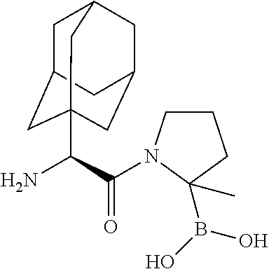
C(C(=O)N1CCCC1(B(O)O)C)(N)C12CC3CC(CC(C1)C3)C2
